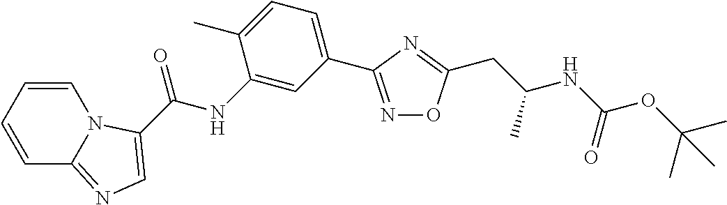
C1=CC=CC2=NC=C(C(NC3=CC(C4=NOC(CC(NC(OC(C)(C)C)=O)C)=N4)=CC=C3C)=O)N12
